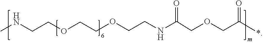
CNCCOCCOCCNC(COCC(*)=O)=O
